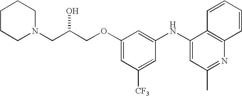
N1(CC(COC2=CC([CF3])=CC(NC3=CC(C)=NC4=C3C=CC=C4)=C2)O)CCCCC1
